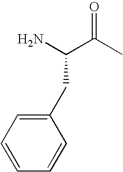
C(N)(C(C)=O)CC1=CC=CC=C1
